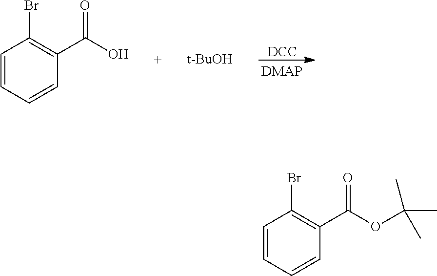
[DCC].C1=CC=CC(C(O)=O)=C1Br.[t-BuOH].C1=CC=CC(C(OC(C)(C)C)=O)=C1Br
